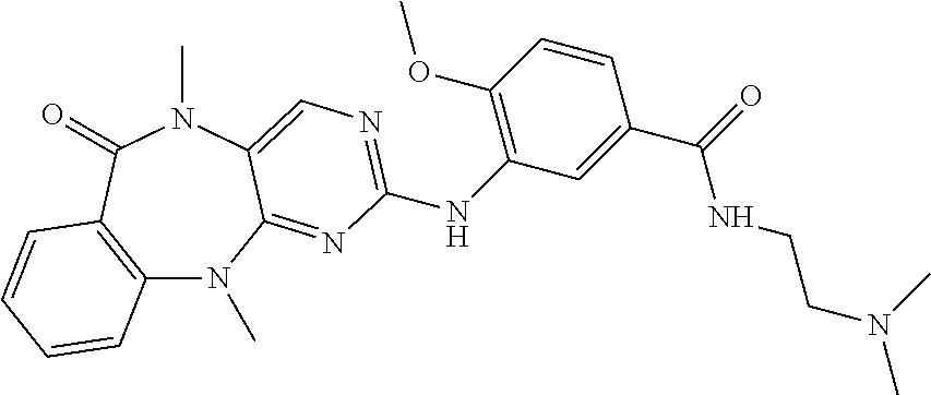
C12=C(C(=O)N(C)C3=CN=C(NC4=C(OC)C=CC(C(=O)NCCN(C)C)=C4)N=C3N1C)C=CC=C2
